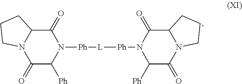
C1(=O)C2N(C(=O)C([Ph])N1[Ph][L][Ph]N1C([Ph])C(=O)N3C(C1=O)CCC3)CCC2
